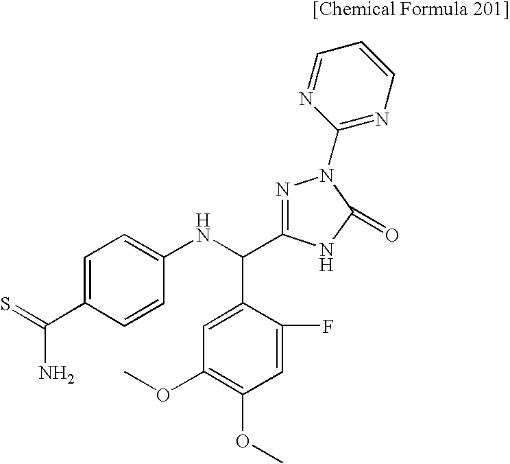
C1=C(C(=S)N)C=CC(NC(C2=CC(OC)=C(OC)C=C2F)C2=NN(C3=NC=CC=N3)C(=O)N2)=C1
